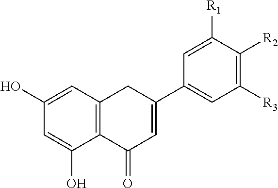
C1(O)=CC2=C(C(O)=C1)C(=O)C=C(C1=CC([R3])=C([R2])C([R1])=C1)C2
